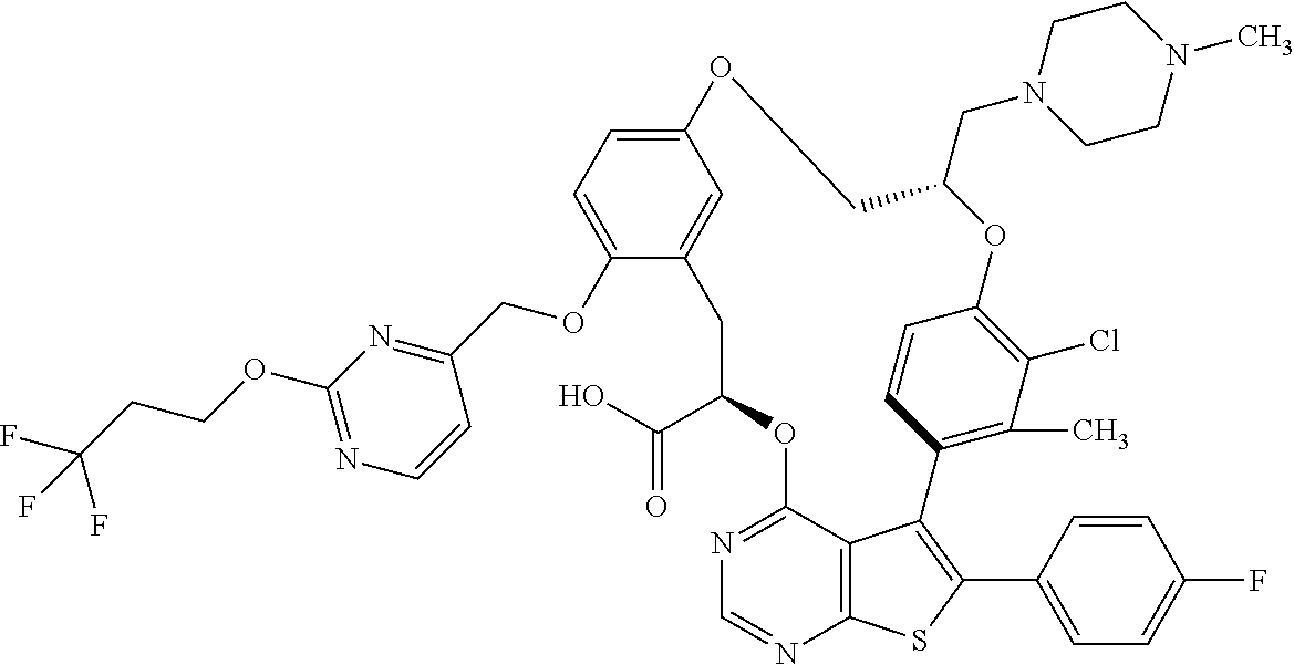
O1C2=C(Cl)C(C)=C(C=C2)C2=C(C3=CC=C(F)C=C3)SC3=C2C(=NC=N3)OC(C(O)=O)CC2=CC(=CC=C2OCC2=NC(OCCC(F)(F)F)=NC=C2)OCC1CN1CCN(C)CC1
